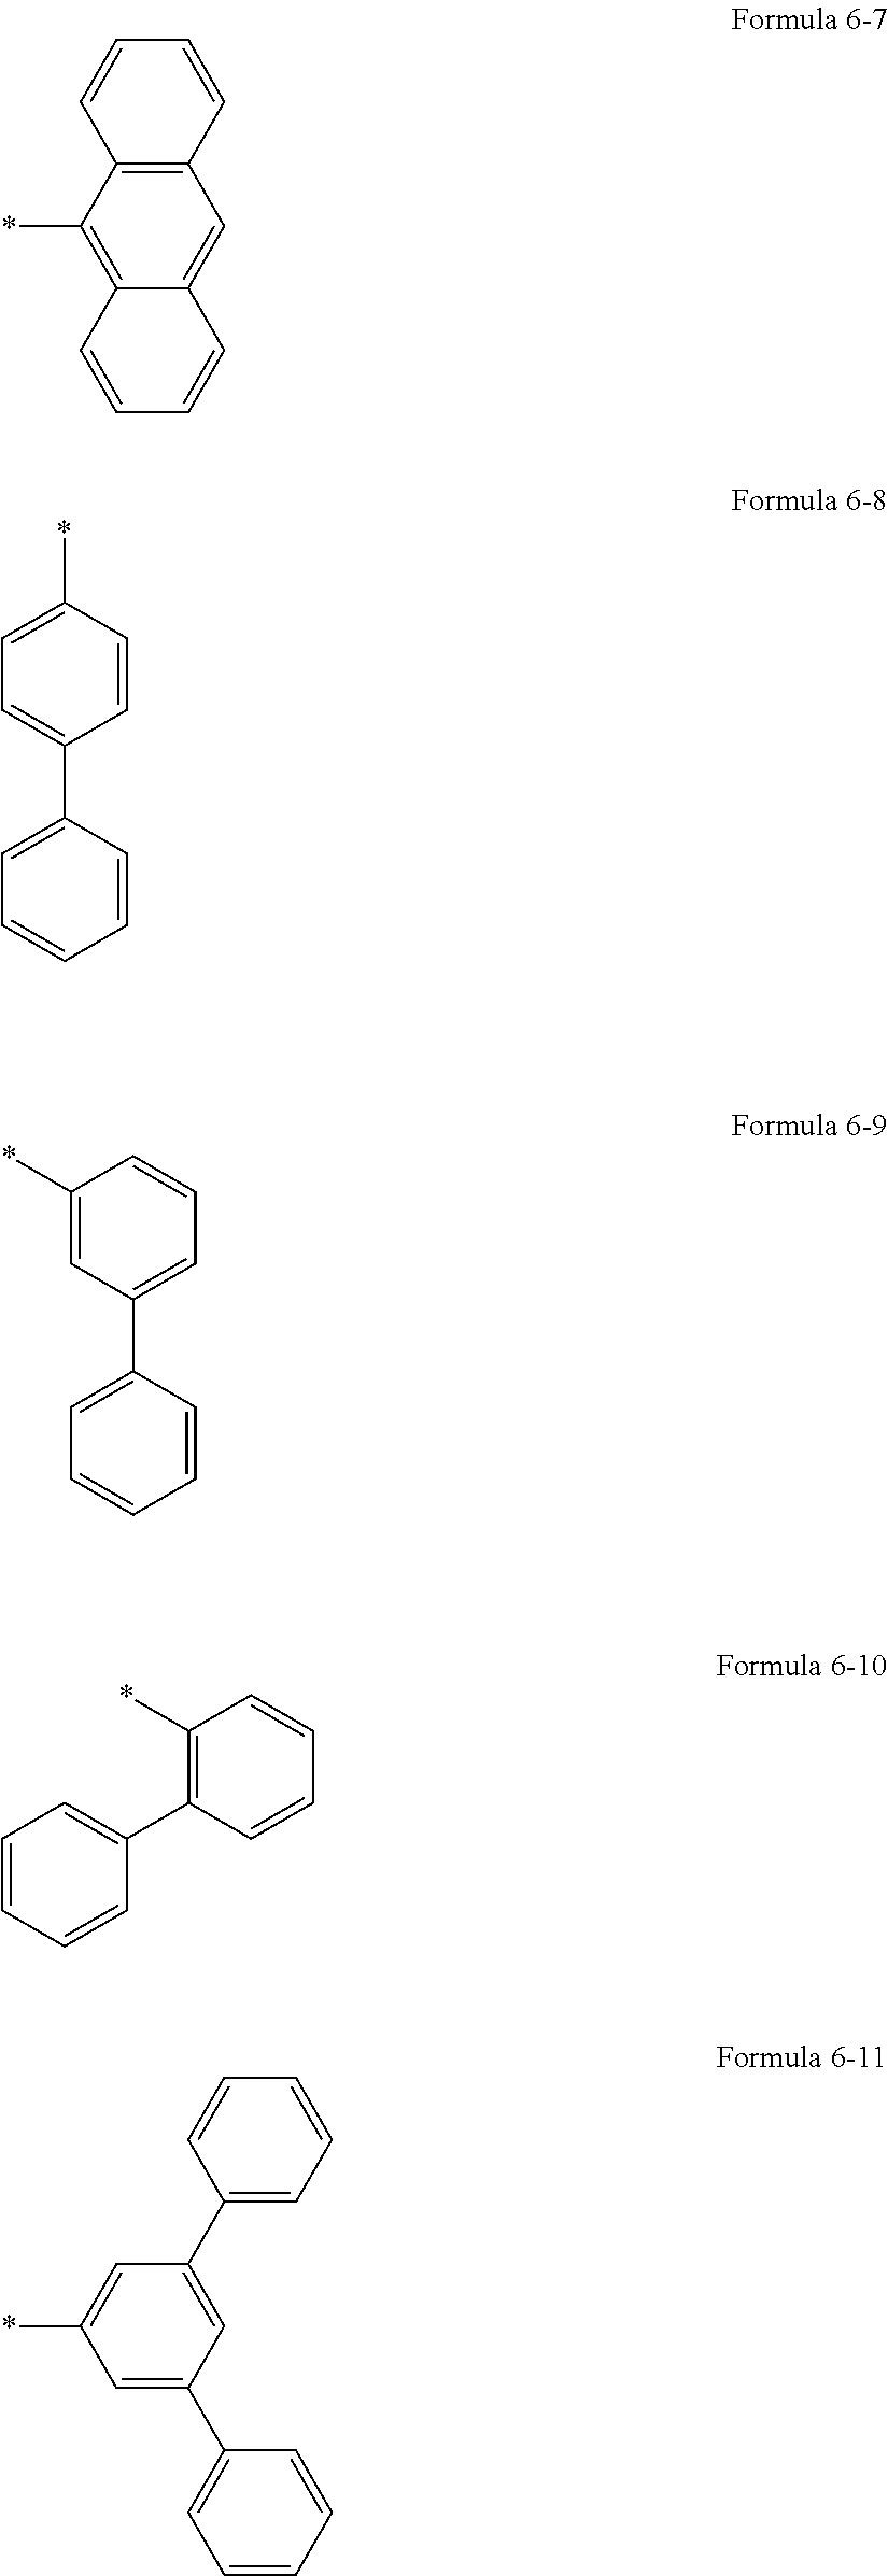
C12=C(C=CC=C1)C=C1C(=C2*)C=CC=C1.C1=C(*)C=CC(C2=CC=CC=C2)=C1.C1(*)=CC(C2=CC=CC=C2)=CC=C1.C1(*)=C(C2=CC=CC=C2)C=CC=C1.C1(C2=CC(C3=CC=CC=C3)=CC(*)=C2)=CC=CC=C1
